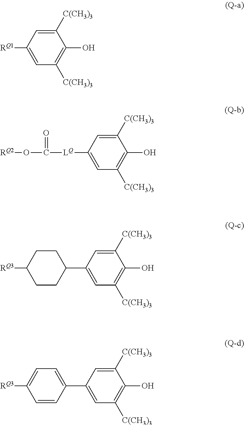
C1([C(CH3)3])=CC([RQ1])=CC([C(CH3)3])=C1O.C1([C(CH3)3])=CC([LQ]C(O[RQ2])=O)=CC([C(CH3)3])=C1O.C1([C(CH3)3])=CC(C2CCC([RQ3])CC2)=CC([C(CH3)3])=C1O.C1([C(CH3)3])=CC(C2=CC=C([RQ3])C=C2)=CC([C(CH3)3])=C1O
